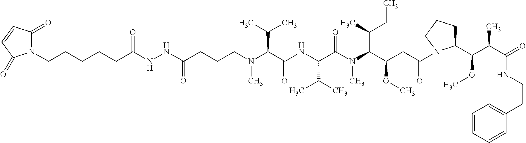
C(CCCN(C(C(NC(C(N(C(C(CC(=O)N1C(C(C(C(=O)NCCC2=CC=CC=C2)C)OC)CCC1)OC)C(C)CC)C)=O)C(C)C)=O)C(C)C)C)(NNC(CCCCCN1C(=O)C=CC1=O)=O)=O
